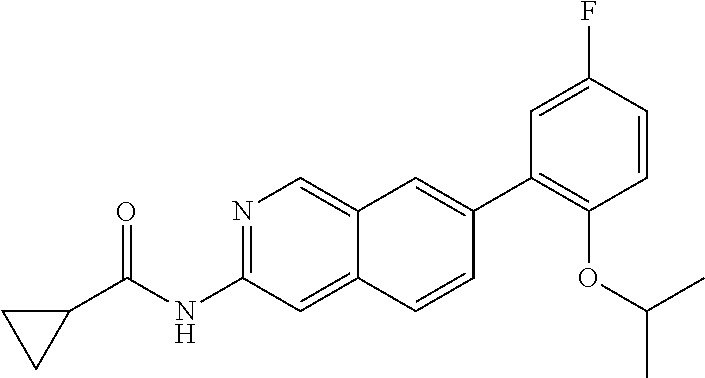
N1=C(NC(=O)C2CC2)C=C2C(=C1)C=C(C1=C(OC(C)C)C=CC(F)=C1)C=C2
